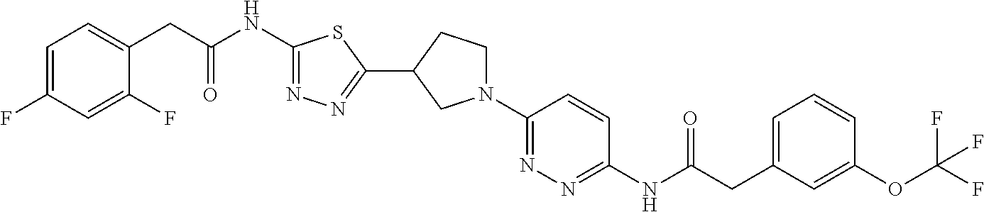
C1(NC(CC2=CC=C(F)C=C2F)=O)=NN=C(C2CN(C3=NN=C(NC(CC4=CC=CC(OC(F)(F)F)=C4)=O)C=C3)CC2)S1
